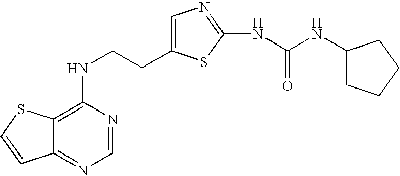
C(CNC1=C2C(=NC=N1)C=CS2)C1=CN=C(NC(=O)NC2CCCC2)S1
